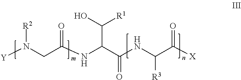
OC(C(NC(CN([Y])[R2])=O)C(=O)NC(C([X])=O)[R3])[R1]
